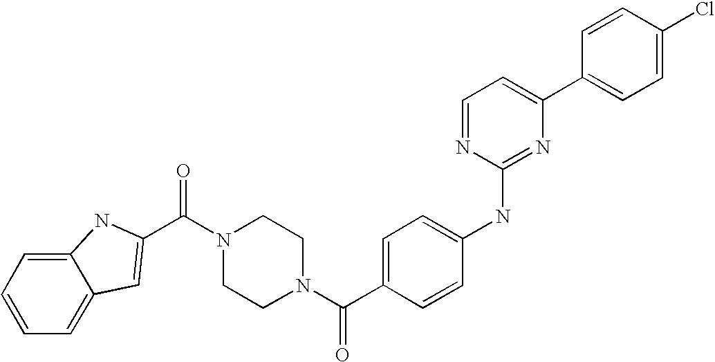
C(N1CCN(C(C2=CC=C(NC3=NC(C4=CC=C(Cl)C=C4)=CC=N3)C=C2)=O)CC1)(=O)C1=CC2=CC=CC=C2N1
